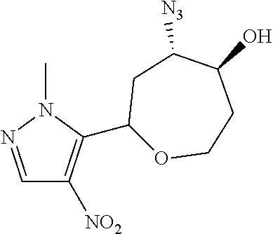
C1=NN(C)C(C2OCCC(O)C([N3])C2)=C1[NO2]
